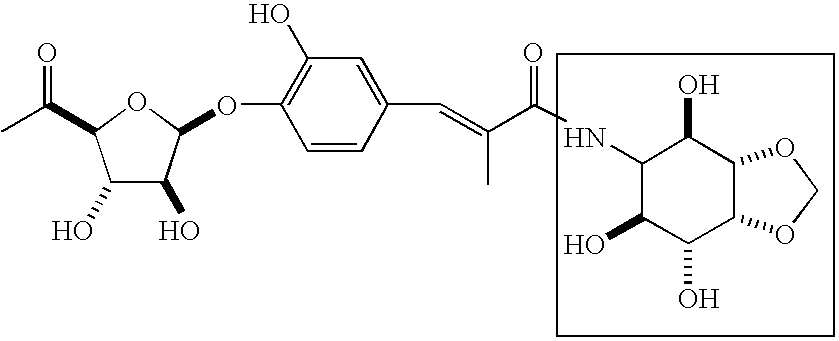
C1=CC(C=C(C(NC2C(O)C(O)C3C(C2O)OCO3)=O)C)=CC(O)=C1OC1C(O)C(O)C(C(C)=O)O1
